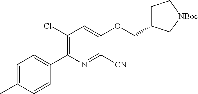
ClC1=C(C2=CC=C(C)C=C2)N=C([CN])C(OCC2CC[NBoc]C2)=C1
